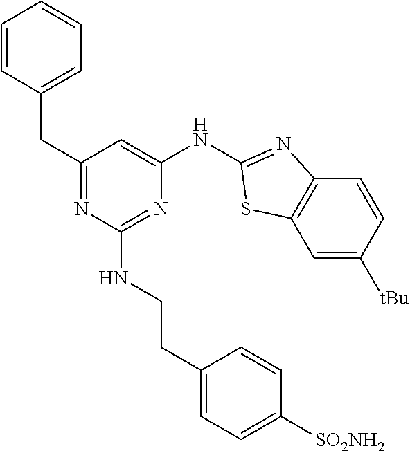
C1=CC=CC=C1CC1=NC(NCCC2=CC=C([SO2NH2])C=C2)=NC(NC2=NC3=C(C=C([tBu])C=C3)S2)=C1
